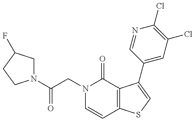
N1(C(CN2C=CC3=C(C2=O)C(C2=CC(Cl)=C(Cl)N=C2)=CS3)=O)CC(F)CC1
